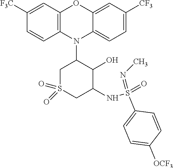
C1([F3C])=CC2=C(C=C1)N(C1C(O)C(NS(=O)(=NC)C3=CC=C([OCF3])C=C3)CS(=O)(=O)C1)C1=CC=C([CF3])C=C1O2
